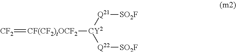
[CF2]=[CF(CF2)tOCF2][CY2]([Q21][SO2F])[Q22][SO2F]
